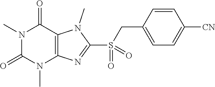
N1(C)C(=O)N(C)C2=C(C1=O)N(C)C(S(=O)(CC1=CC=C([CN])C=C1)=O)=N2
